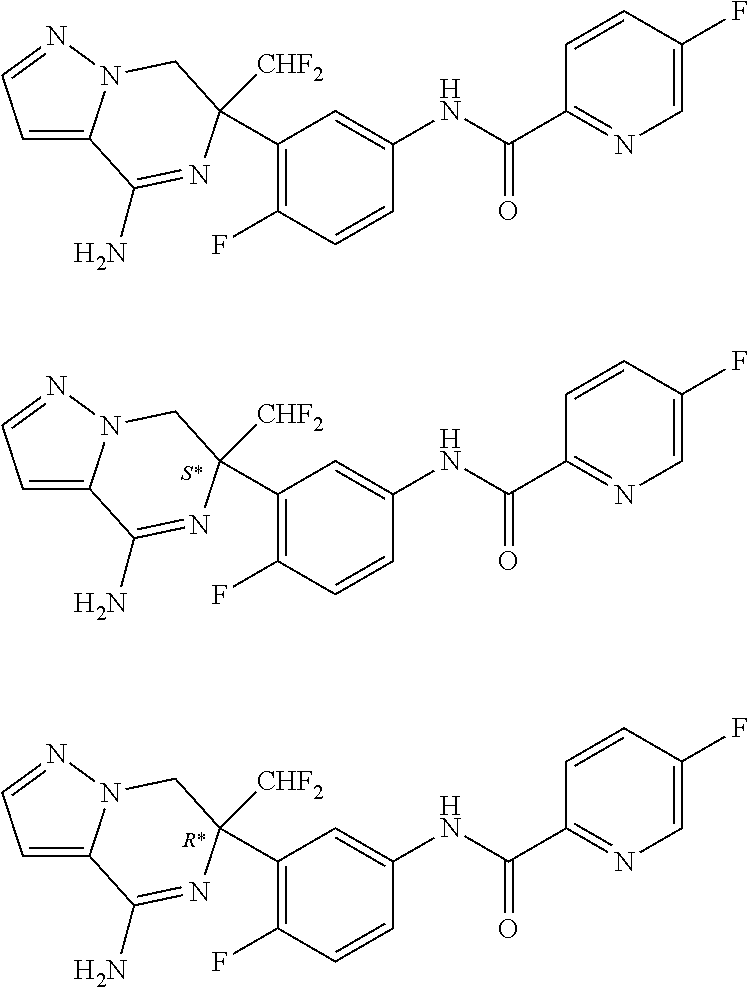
C1(C2([CHF2])N=C(N)C3=CC=NN3C2)=C(F)C=CC(NC(C2=NC=C(F)C=C2)=O)=C1.C1(C2([CHF2])N=C(N)C3=CC=NN3C2)=C(F)C=CC(NC(C2=NC=C(F)C=C2)=O)=C1.C1(C2([CHF2])N=C(N)C3=CC=NN3C2)=C(F)C=CC(NC(C2=NC=C(F)C=C2)=O)=C1
